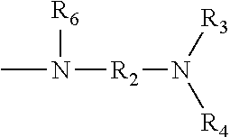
CN([R2]N([R4])[R3])[R6]
